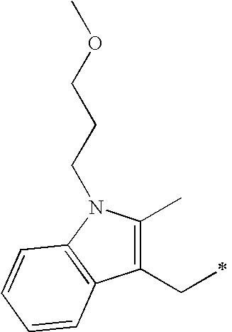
C1(CC)=C(C)N(CCCOC)C2=C1C=CC=C2
